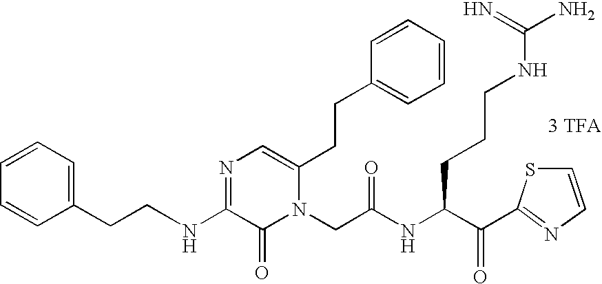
[3 TFA].N(C1=NC=C(CCC2=CC=CC=C2)N(CC(NC(C(=O)C2=NC=CS2)CCCNC(N)=N)=O)C1=O)CCC1=CC=CC=C1
